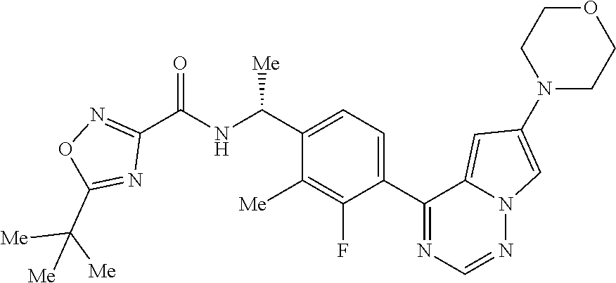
C1(C(NC(C2=NOC(C([Me])([Me])[Me])=N2)=O)[Me])=CC=C(C2=NC=NN3C2=CC(N2CCOCC2)=C3)C(F)=C1[Me]
